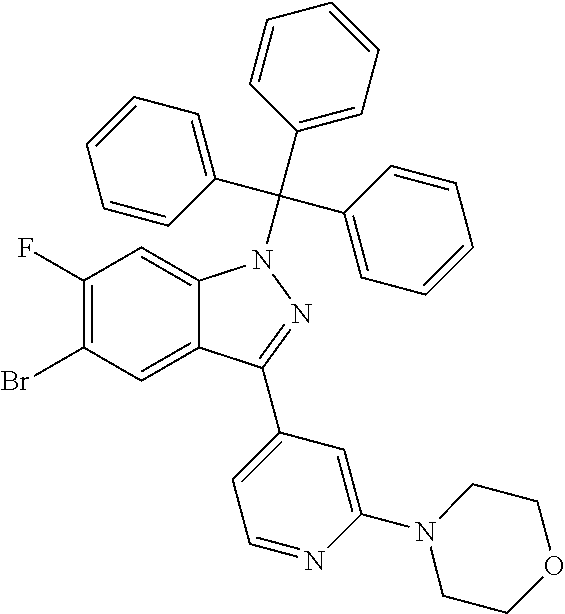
C1(F)=C(Br)C=C2C(=C1)N(C(C1=CC=CC=C1)(C1=CC=CC=C1)C1=CC=CC=C1)N=C2C1=CC=NC(N2CCOCC2)=C1
